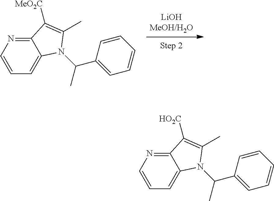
C12=NC=CC=C1N(C(C)C1=CC=CC=C1)C(C)=C2[MeO2C].C12=NC=CC=C1N(C(C)C1=CC=CC=C1)C(C)=C2[HO2C]
